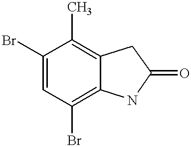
C1=C(Br)C(C)=C2C(=C1Br)NC(=O)C2
